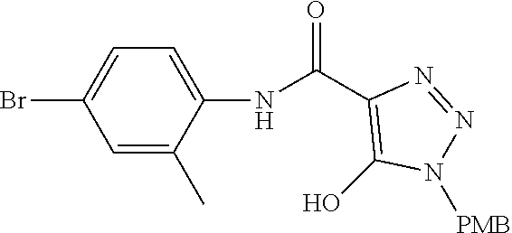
C1=C(C)C(NC(C2=C(O)N([PMB])N=N2)=O)=CC=C1Br
